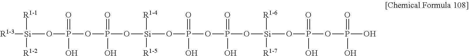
[R1-3][Si](OP(OP(O[Si](OP(OP(O[Si](OP(OP(O)(=O)O)(=O)O)([R1-6])[R1-7])(=O)O)(=O)O)([R1-4])[R1-5])(=O)O)(O)=O)([R1-1])[R1-2]
